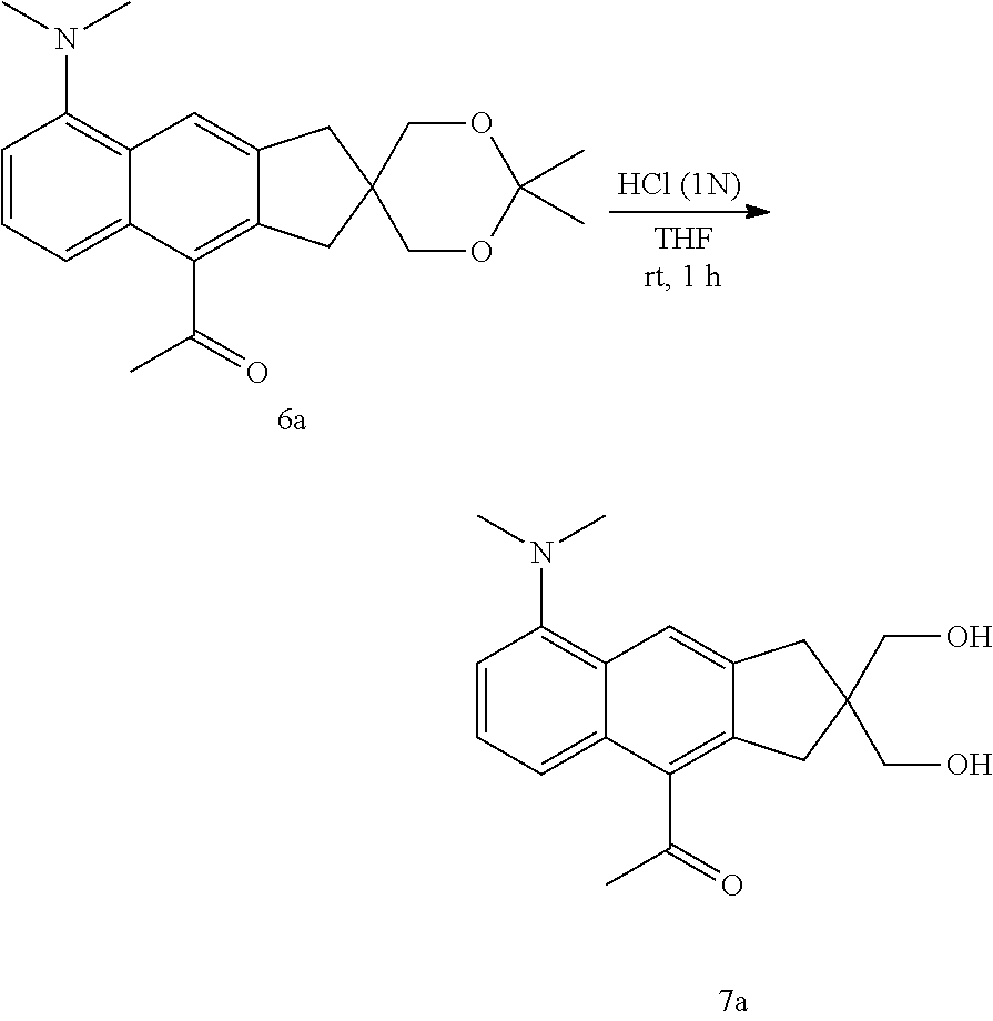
C1=CC=C2C(=C1N(C)C)C=C1C(=C2C(=O)C)CC(CO)(CO)C1.C1=CC=C2C(=C1N(C)C)C=C1C(=C2C(=O)C)CC2(C1)COC(C)(C)OC2
